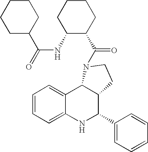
C1=CC=C2C(=C1)C1C(C(C3=CC=CC=C3)N2)CCN1C(=O)C1C(NC(=O)C2CCCCC2)CCCC1
